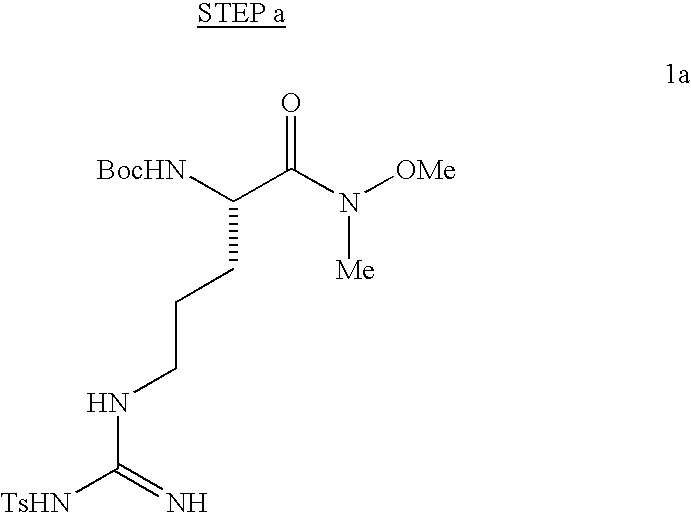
[BocHN]C(C(N([OMe])[Me])=O)CCCNC([TsHN])=N
